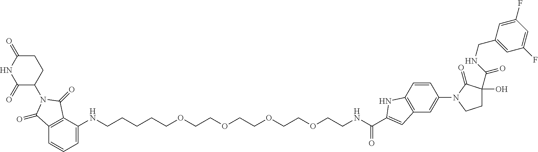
C12=C(C(NCCCCCOCCOCCOCCOCCNC(=O)C3=CC4=C(C=CC(N5C(=O)C(C(NCC6=CC(F)=CC(F)=C6)=O)(O)CC5)=C4)N3)=CC=C1)C(=O)N(C1C(=O)NC(=O)CC1)C2=O
